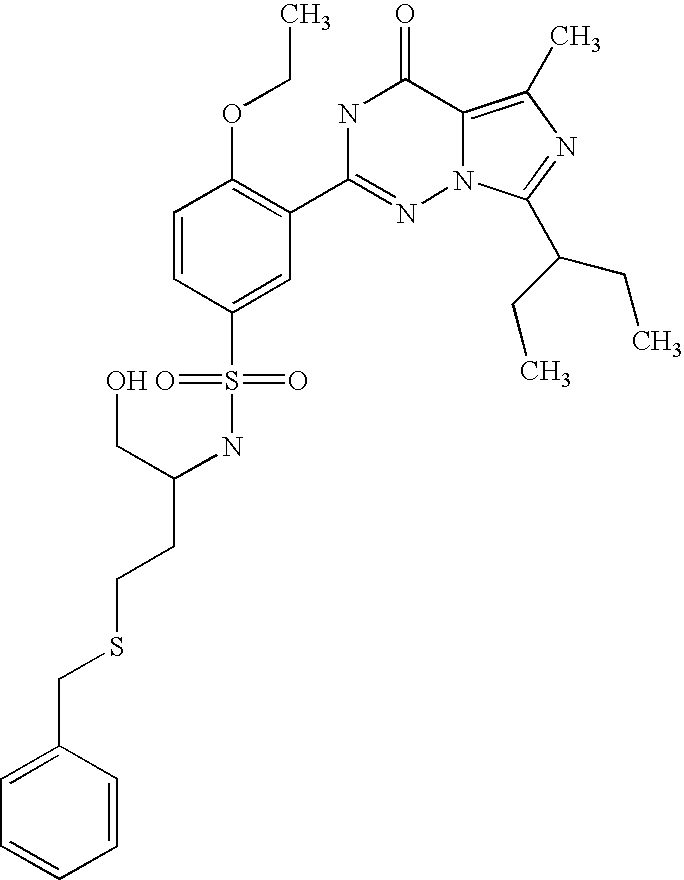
C1=CC(S(NC(CO)CCSCC2=CC=CC=C2)(=O)=O)=CC(C2=NN3C(=C(C)N=C3C(CC)CC)C(=O)N2)=C1OCC
